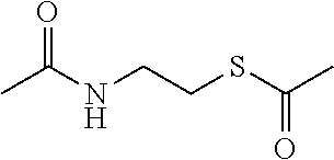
CC(NCCSC(C)=O)=O
